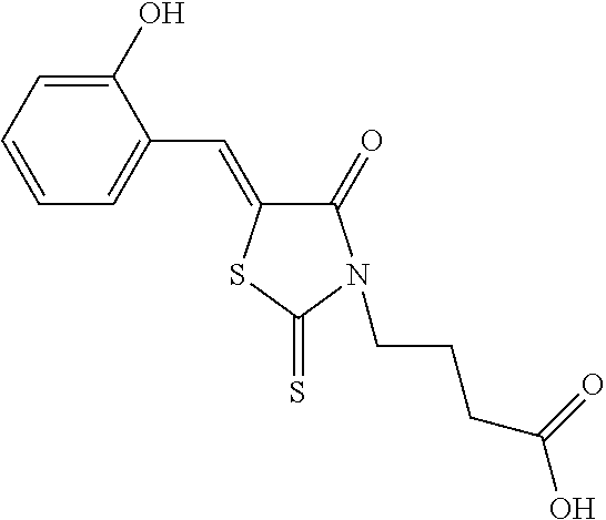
C1=CC=C(C=C2C(=O)N(CCCC(O)=O)C(=S)S2)C(O)=C1
